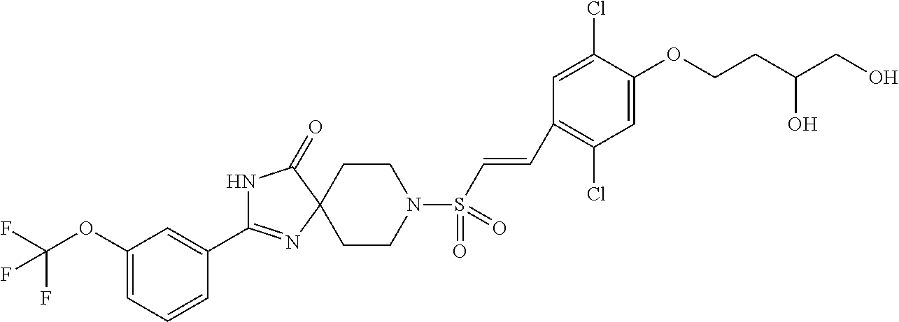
C1(OC(F)(F)F)=CC=CC(C2=NC3(C(=O)N2)CCN(S(C=CC2=C(Cl)C=C(OCCC(CO)O)C(Cl)=C2)(=O)=O)CC3)=C1
